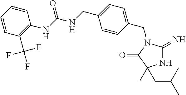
N1C(=N)N(CC2=CC=C(CNC(=O)NC3=C(C(F)(F)F)C=CC=C3)C=C2)C(=O)C1(C)CC(C)C
